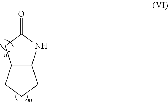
C12C(NC(=O)C1)CCC2
